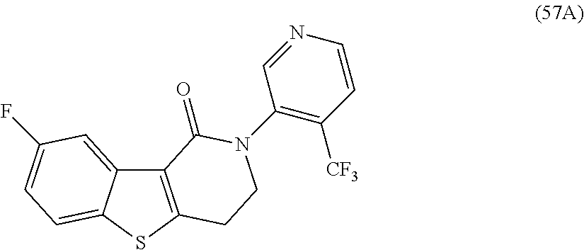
C12=C(SC3=CC=C(F)C=C13)CCN(C1=C([CF3])C=CN=C1)C2=O
